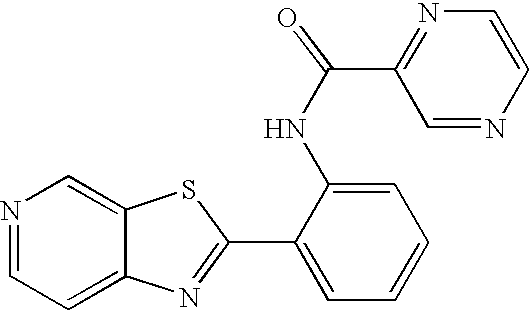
C12=CC=NC=C1SC(C1=CC=CC=C1NC(=O)C1=NC=CN=C1)=N2
